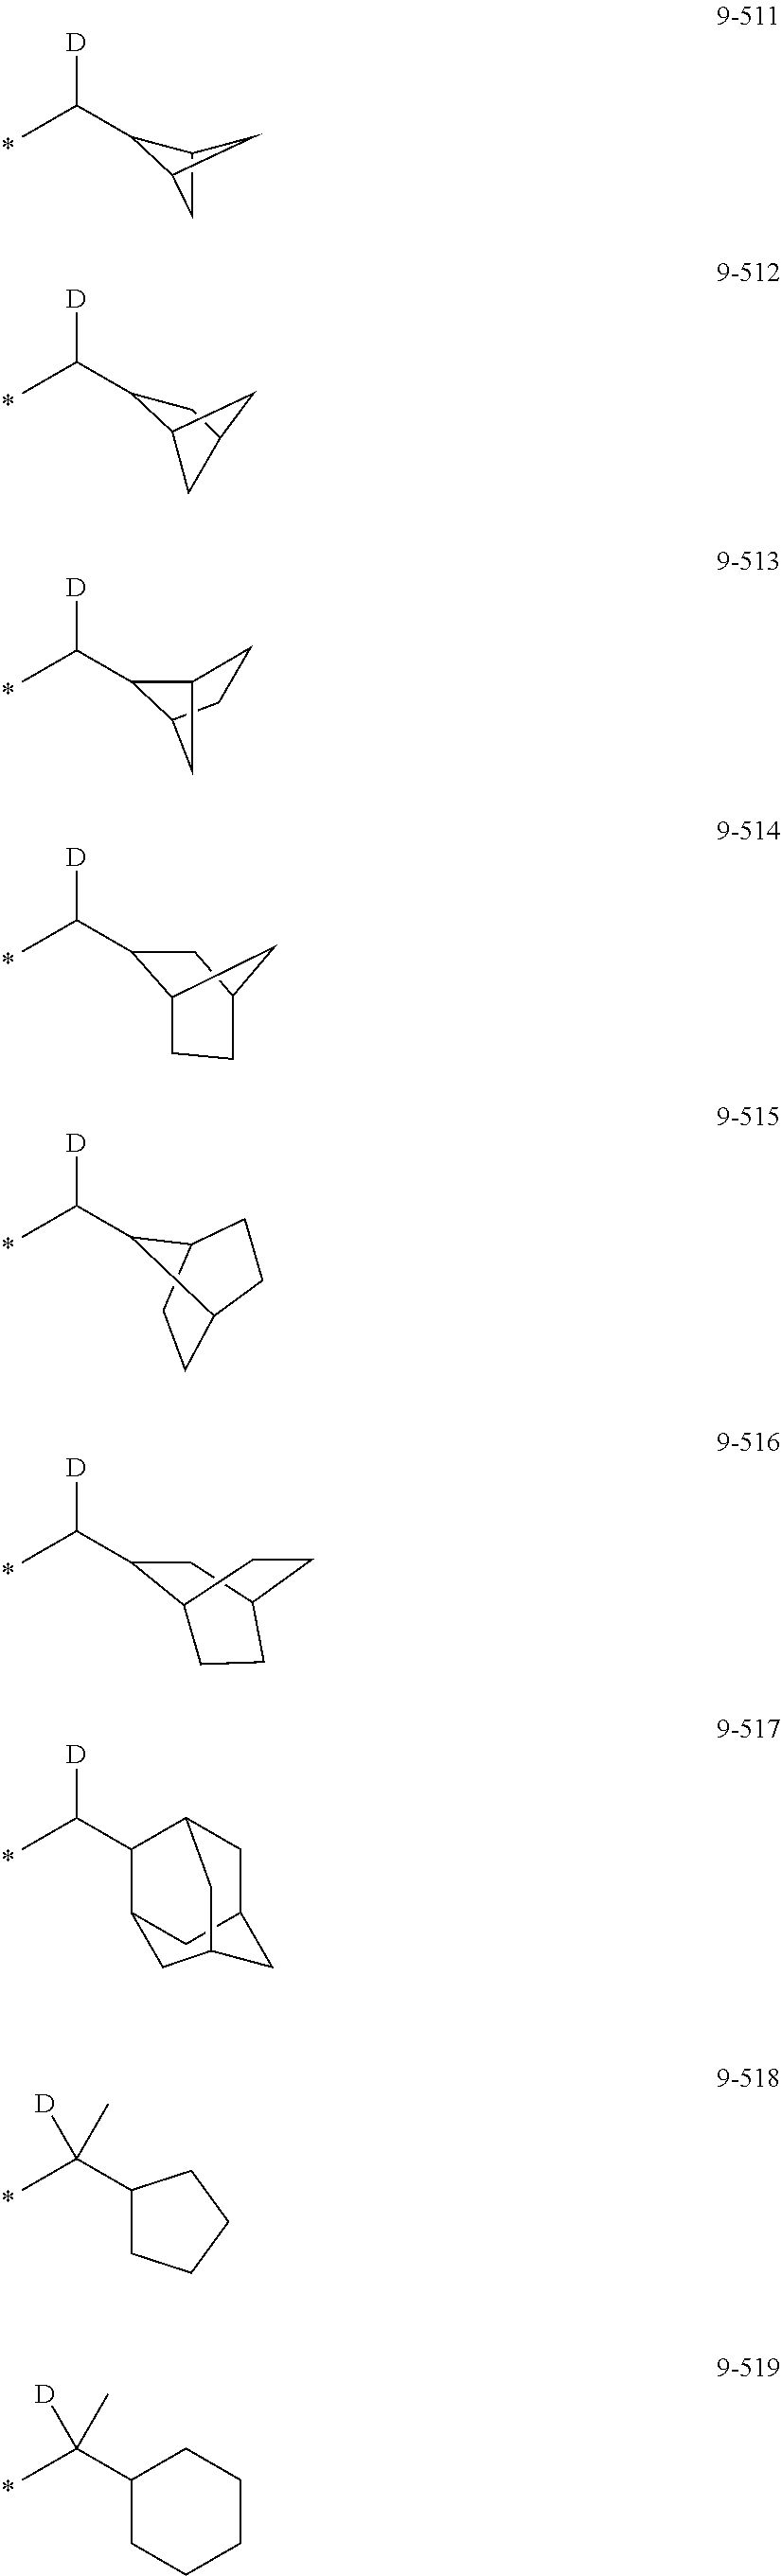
[D]C(C1C2CC1C2)C.[D]C(C1CC2CC1C2)C.[D]C(C1C2CC1CC2)C.[D]C(C1CC2CCC1C2)C.[D]C(C)C1C2CCC1CC2.[D]C(C)C1CC2CCC1CC2.[D]C(C)C1C2CC3CC1CC(C3)C2.[D]C(C)(C1CCCC1)C.[D]C(C)(C1CCCCC1)C
